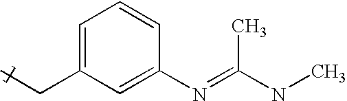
C1=CC(N=C(NC)C)=CC(CC)=C1
